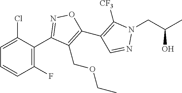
C1(C2=NOC(C3=C([CF3])N(CC(C)O)N=C3)=C2COCC)=C(F)C=CC=C1Cl
